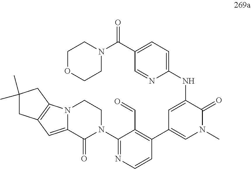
N(C1=CC(C2=C(C=O)C(N3CCN4C(=CC5=C4CC(C)(C)C5)C3=O)=NC=C2)=CN(C)C1=O)C1=CC=C(C(N2CCOCC2)=O)C=N1
